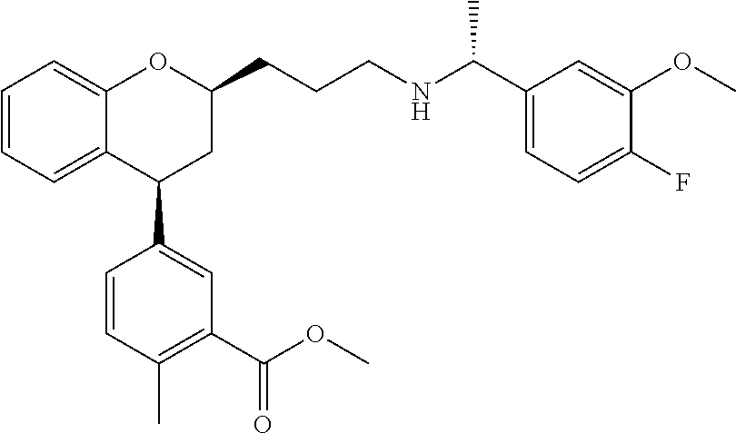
C12=CC=CC=C1C(C1=CC(C(OC)=O)=C(C)C=C1)CC(CCCNC(C1=CC=C(F)C(OC)=C1)C)O2
